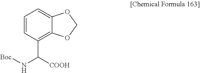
C1=CC(C([COOH])N[Boc])=C2C(=C1)OCO2
